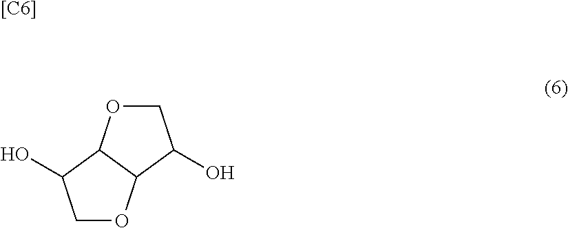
[[C6]].C1OC2C(C1O)OCC2O
